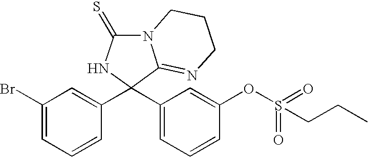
C1(Br)=CC=CC(C2(C3=CC=CC(OS(CCC)(=O)=O)=C3)C3=NCCCN3C(=S)N2)=C1
